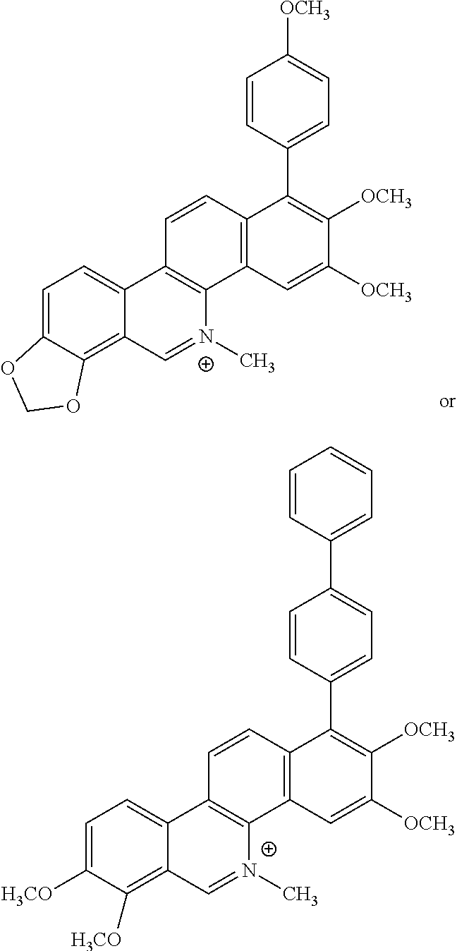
C1=C2C(=C3C(=C1)C1=C([N+](C)=C3)C3=C(C=C1)C(C1=CC=C([OCH3])C=C1)=C([OCH3])C([OCH3])=C3)OCO2.C1=C([H3CO])C([H3CO])=C2C(=C1)C1=C([N+](C)=C2)C2=C(C=C1)C(C1=CC=C(C3=CC=CC=C3)C=C1)=C([OCH3])C([OCH3])=C2
